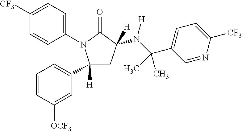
C1=CC(N2C(C3=CC=CC([OCF3])=C3)([H])CC(N(C(C3=CC=C([CF3])N=C3)(C)C)[H])([H])C2=O)=CC=C1[CF3]
